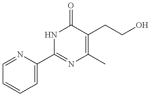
C1=NC(C2=NC(C)=C(CCO)C(=O)N2)=CC=C1
